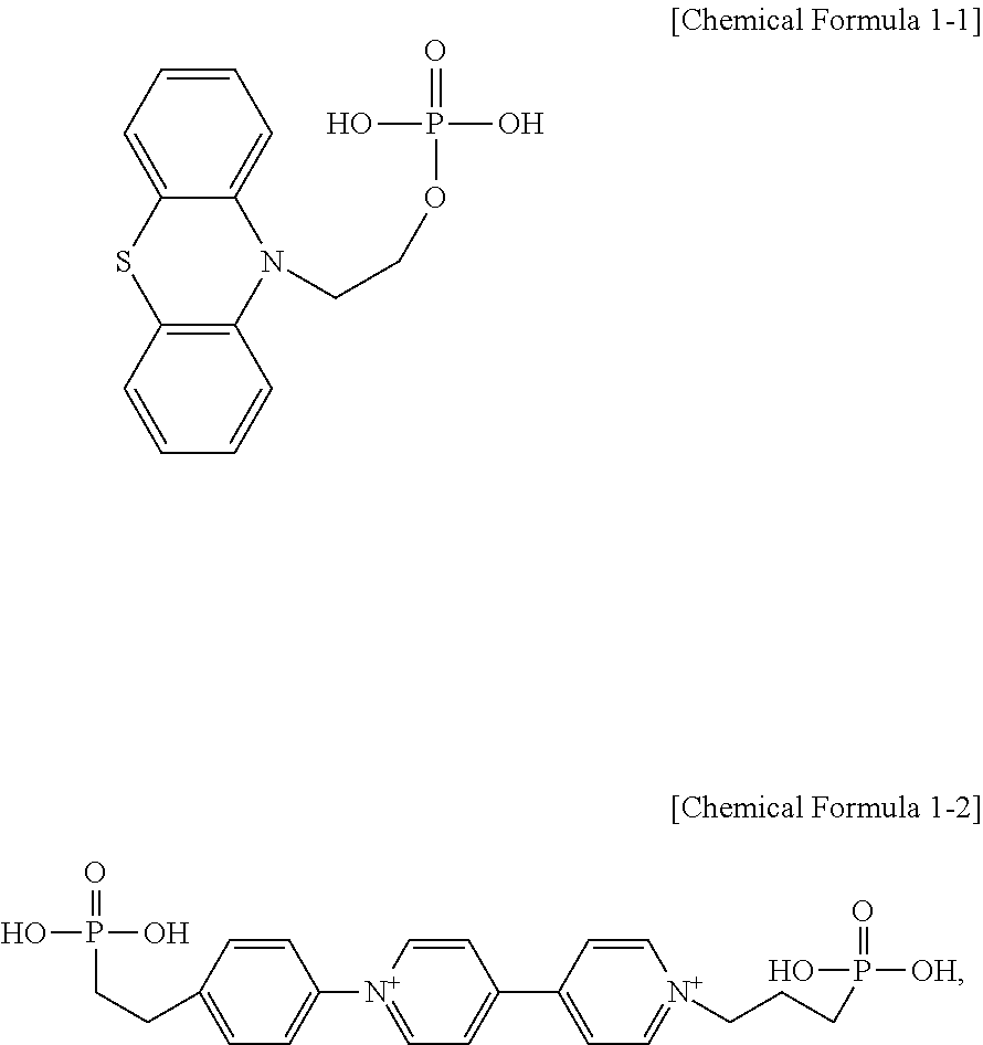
C1=C[N+](C2=CC=C(CCP(=O)(O)O)C=C2)=CC=C1C1=CC=[N+](CCCP(=O)([OH])O)C=C1.C1=CC=C2C(=C1)N(CCOP(=O)(O)O)C1=C(S2)C=CC=C1
